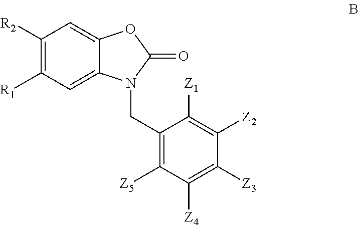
C1([R2])=C([R1])C=C2C(=C1)OC(=O)N2CC1=C([Z5])C([Z4])=C([Z3])C([Z2])=C1[Z1]
